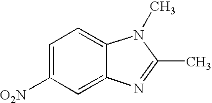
C1=C([O2N])C=C2C(=C1)N(C)C(C)=N2
